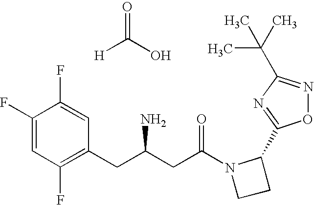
[H]C(O)=O.C1(F)=CC(F)=C(CC(CC(N2C(C3=NC(C(C)(C)C)=NO3)CC2)=O)N)C=C1F
